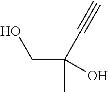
C(C(O)(C)C#C)O
